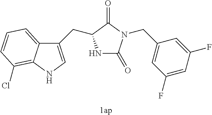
[1ap].N1C(=O)N(CC2=CC(F)=CC(F)=C2)C(=O)C1CC1=CNC2=C(Cl)C=CC=C12
